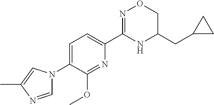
C1=C(N2C=NC(C)=C2)C(OC)=NC(C2=NOCC(CC3CC3)N2)=C1
